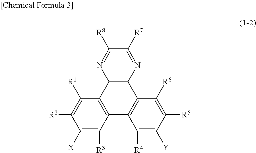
C1([R8])=NC2=C(N=C1[R7])C1=C(C3=C2C([R1])=C([R2])C([X])=C3[R3])C([R4])=C([Y])C([R5])=C1[R6]
